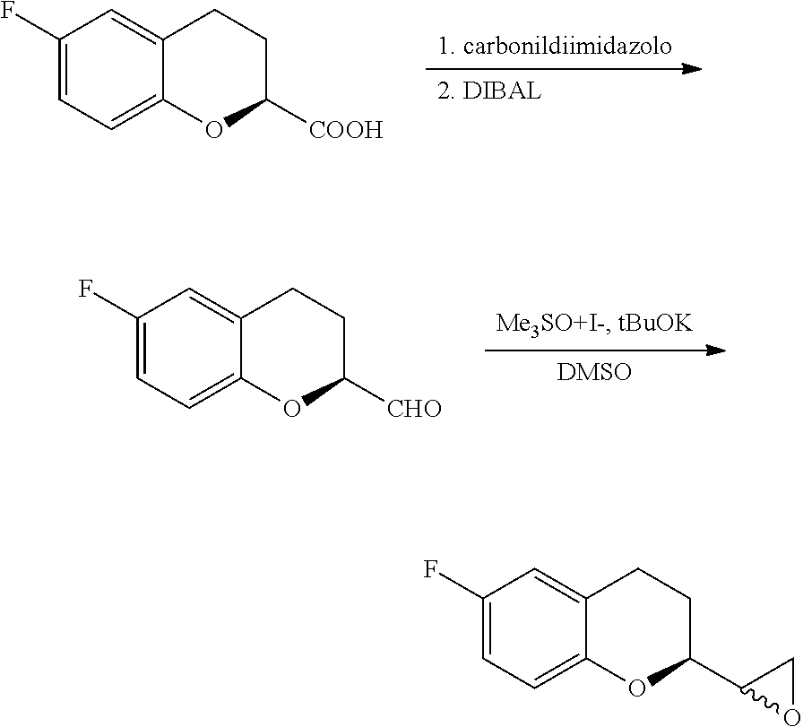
C1(F)=CC=C2C(=C1)CCC([COOH])O2.C1(F)=CC=C2C(=C1)CCC([CHO])O2.C1(F)=CC=C2C(=C1)CCC(C1OC1)O2
